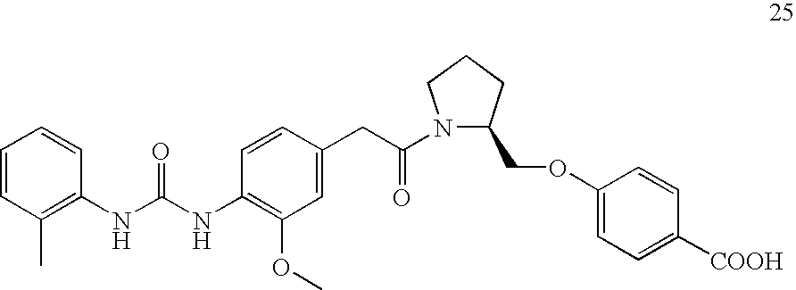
C1=CC(C)=C(NC(NC2=C(OC)C=C(CC(N3C(COC4=CC=C([COOH])C=C4)CCC3)=O)C=C2)=O)C=C1
